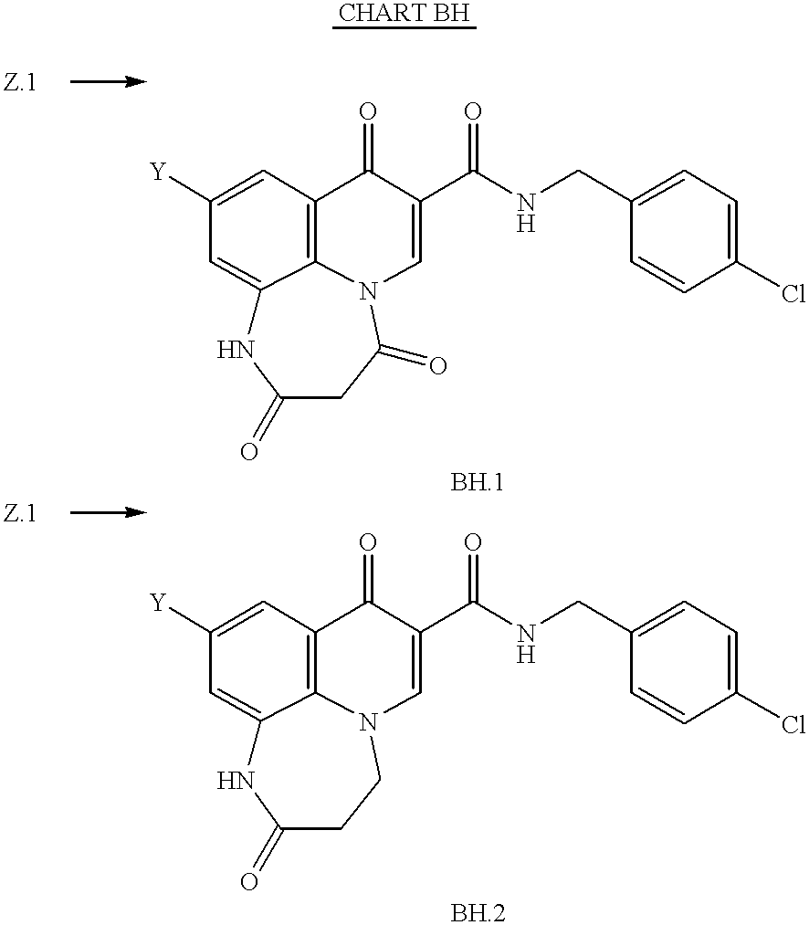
C1=C2NC(=O)CC(=O)N3C=C(C(NCC4=CC=C(Cl)C=C4)=O)C(=O)C(=C23)C=C1[Y].C1=C2NC(=O)CCN3C=C(C(NCC4=CC=C(Cl)C=C4)=O)C(=O)C(=C23)C=C1[Y]
